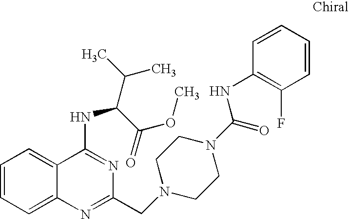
C1=CC=C2C(=C1)C(NC(C(C)C)C(=O)OC)=NC(CN1CCN(C(=O)NC3=C(F)C=CC=C3)CC1)=N2
